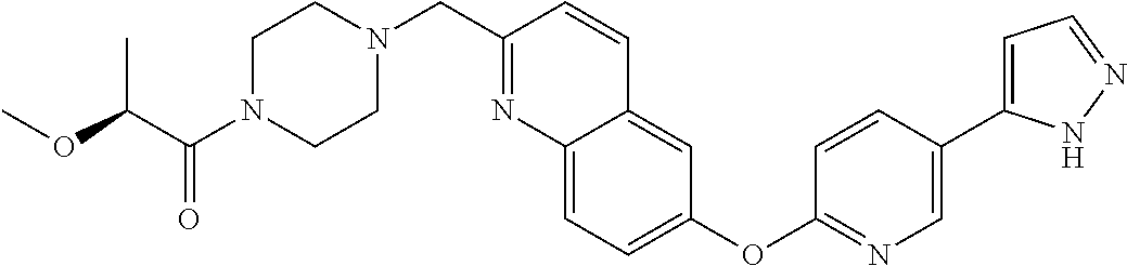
O(C)C(C(N1CCN(CC2=NC3=CC=C(OC4=NC=C(C5=CC=NN5)C=C4)C=C3C=C2)CC1)=O)C
